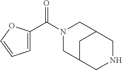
N1(C(C2=CC=CO2)=O)CC2CNCC(C1)C2
